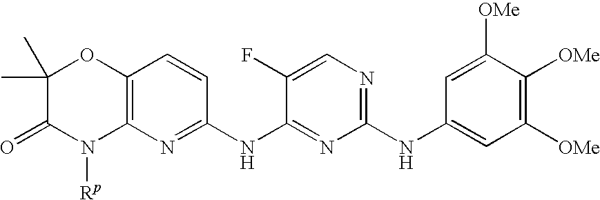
C1(C)(C)C(=O)N([Rp])C2=C(O1)C=CC(NC1=NC(NC3=CC([OMe])=C([OMe])C([OMe])=C3)=NC=C1F)=N2
